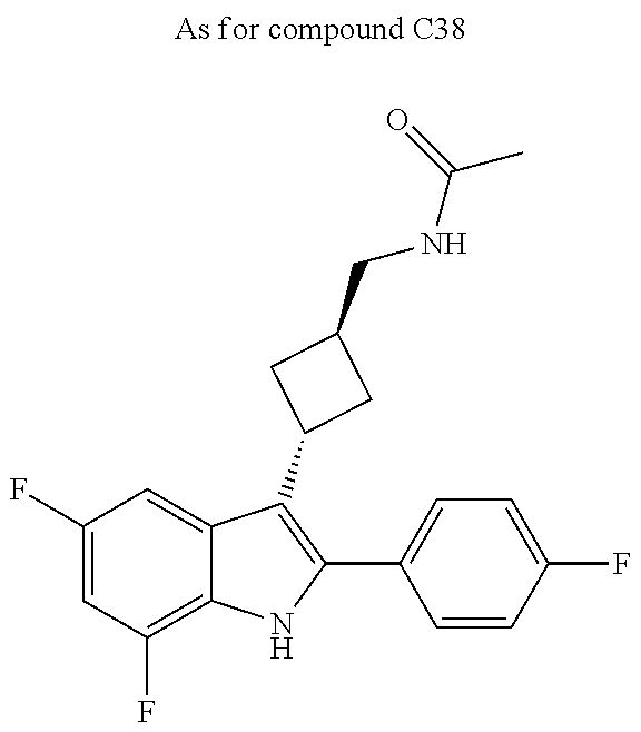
C1(F)=CC(F)=C2C(=C1)C(C1CC(CNC(C)=O)C1)=C(C1=CC=C(F)C=C1)N2
